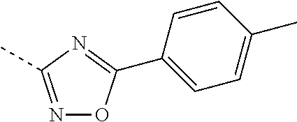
N1=C(C)N=C(C2=CC=C(C)C=C2)O1
